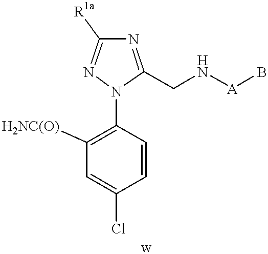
C1=CC(N2C(CN[A]B)=NC([R1a])=N2)=C([H2NC(O)])C=C1Cl
